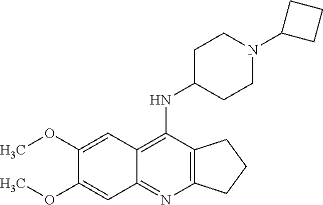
C1(OC)=CC2=C(NC3CCN(C4CCC4)CC3)C3=C(N=C2C=C1OC)CCC3
